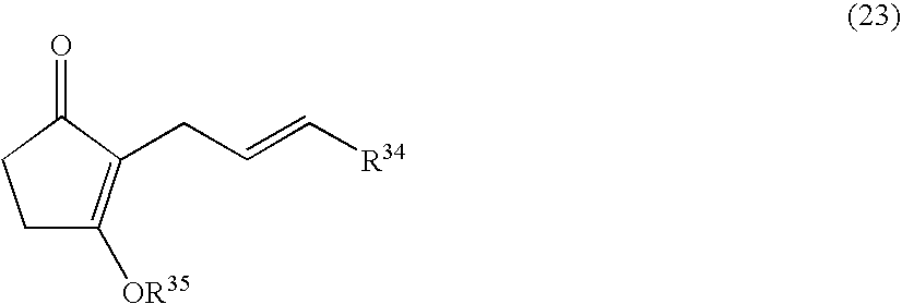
C1C([OR35])=C(CC=C[R34])C(=O)C1
